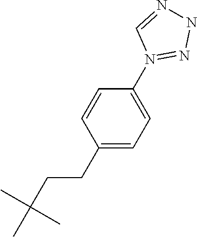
C1(CCC(C)(C)C)=CC=C(N2=NNN=C2)C=C1
